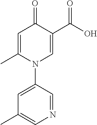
C1=C(C)N(C2=CC(C)=CN=C2)C=C(C(=O)O)C1=O
